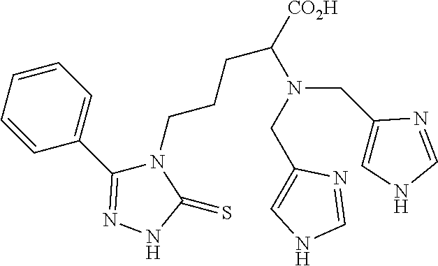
C1(C2=CC=CC=C2)=NNC(=S)N1CCCC([CO2H])N(CC1=CNC=N1)CC1=CNC=N1
